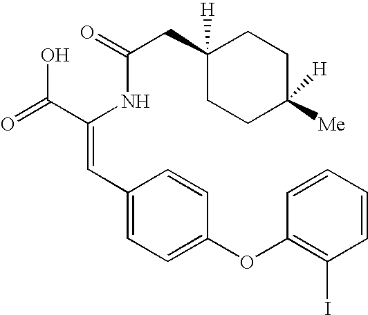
C(=O)(NC(C(=O)O)=CC1=CC=C(OC2=C(I)C=CC=C2)C=C1)CC1([H])CCC([Me])([H])CC1
